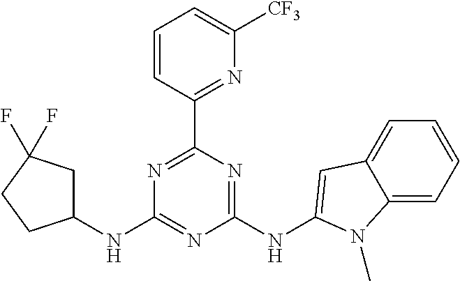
N1=C(C2=NC([CF3])=CC=C2)N=C(NC2=CC3=CC=CC=C3N2C)N=C1NC1CC(F)(F)CC1
